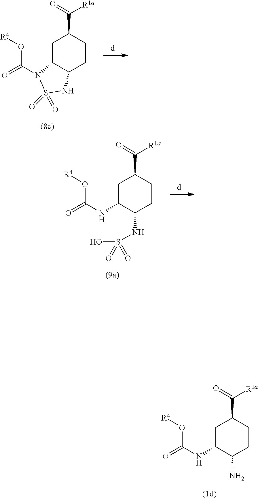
C1C2C(CCC1C(=O)[R1a])NS(=O)(=O)N2C(=O)O[R4].C1C(NC(=O)O[R4])C(NS(O)(=O)=O)CCC1C(=O)[R1a].C1C(NC(=O)O[R4])C(N)CCC1C(=O)[R1a]
